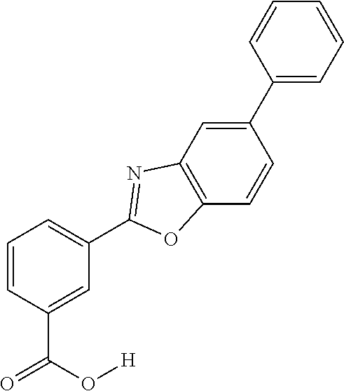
C1=CC=C(C2=NC3=C(O2)C=CC(C2=CC=CC=C2)=C3)C=C1C(O[H])=O
